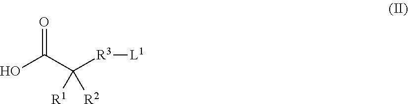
OC(C([R3][L1])([R1])[R2])=O
